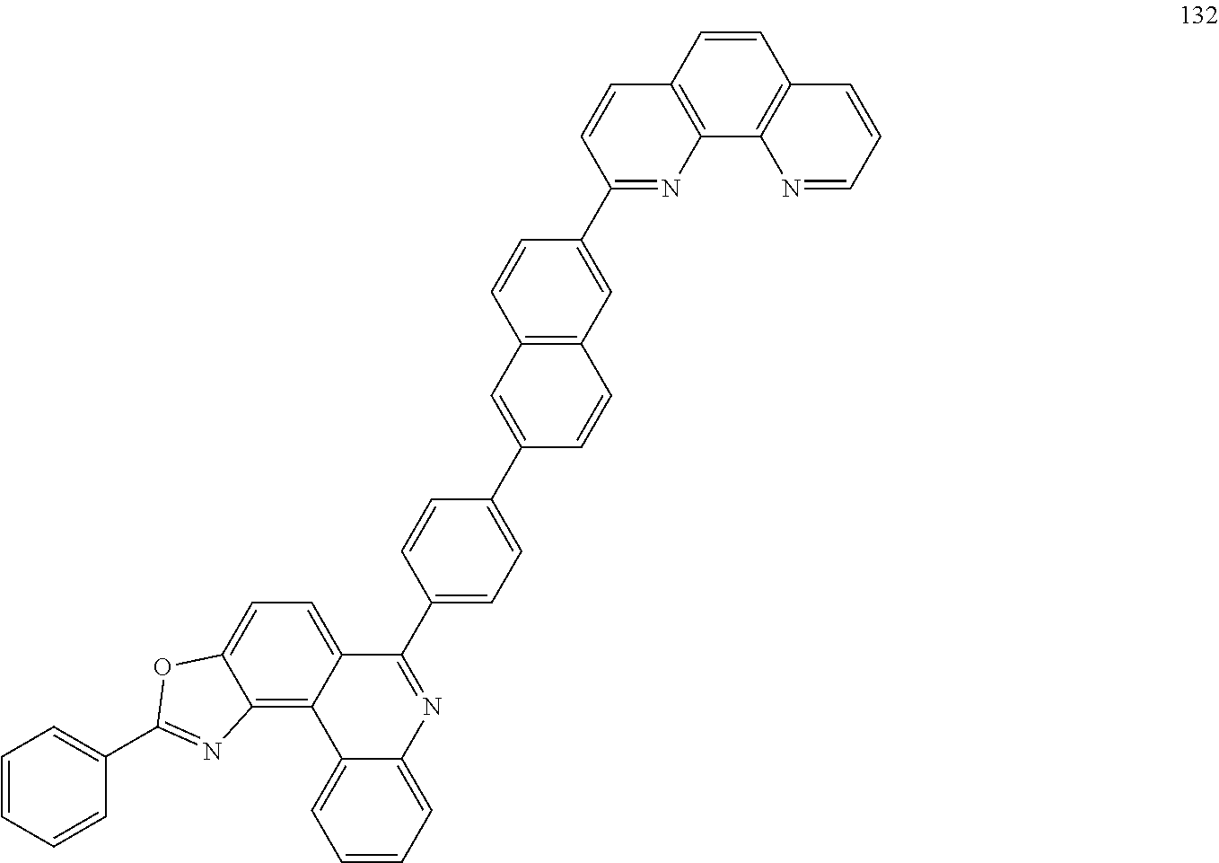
C12=C3C(=CC=C1C(C1=CC=C(C4=CC5=C(C=C4)C=C(C4=NC6=C(C=C4)C=CC4=C6N=CC=C4)C=C5)C=C1)=NC1=CC=CC=C21)OC(C1=CC=CC=C1)=N3
